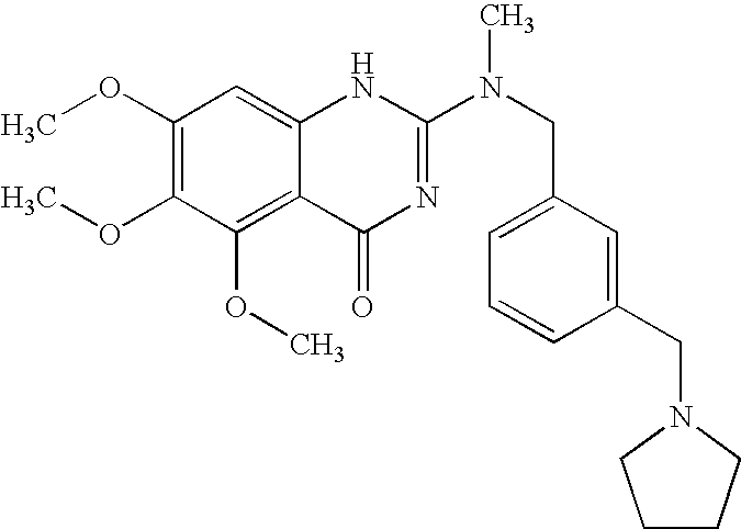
C1(OC)=C(OC)C(OC)=C2C(=C1)NC(N(CC1=CC=CC(CN3CCCC3)=C1)C)=NC2=O
